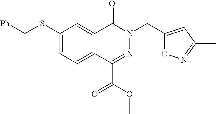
C12=CC(SC[Ph])=CC=C1C(C(OC)=O)=NN(CC1=CC(C)=NO1)C2=O
